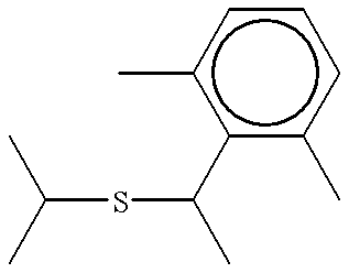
C(SC(C)c1c(C)cccc1C)(C)C
